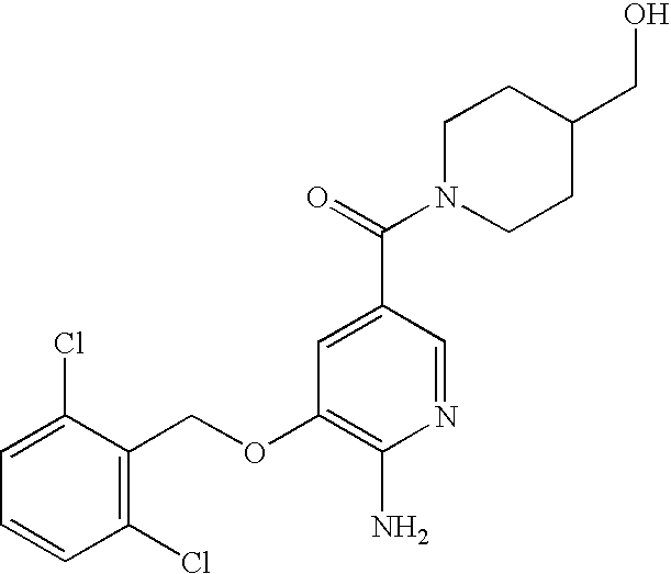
C1(Cl)=C(COC2=C(N)N=CC(C(=O)N3CCC(CO)CC3)=C2)C(Cl)=CC=C1
